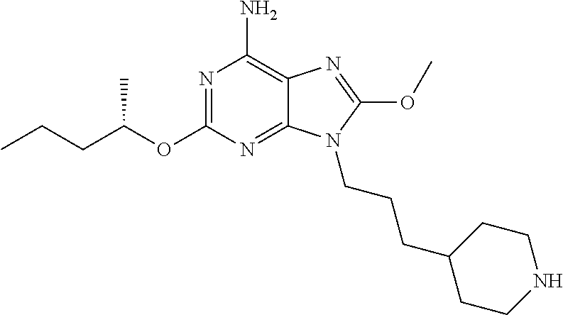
N1=C(OC(CCC)C)N=C2C(=C1N)N=C(OC)N2CCCC1CCNCC1
